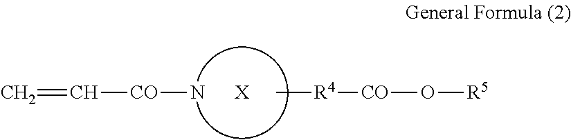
C=C[CO]N.C[R4][CO]O[R5].[X]
